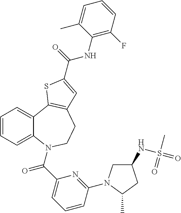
C1=CC=C2C(=C1)C1=C(CCN2C(C2=CC=CC(N3CC(NS(=O)(C)=O)CC3C)=N2)=O)C=C(C(NC2=C(F)C=CC=C2C)=O)S1
